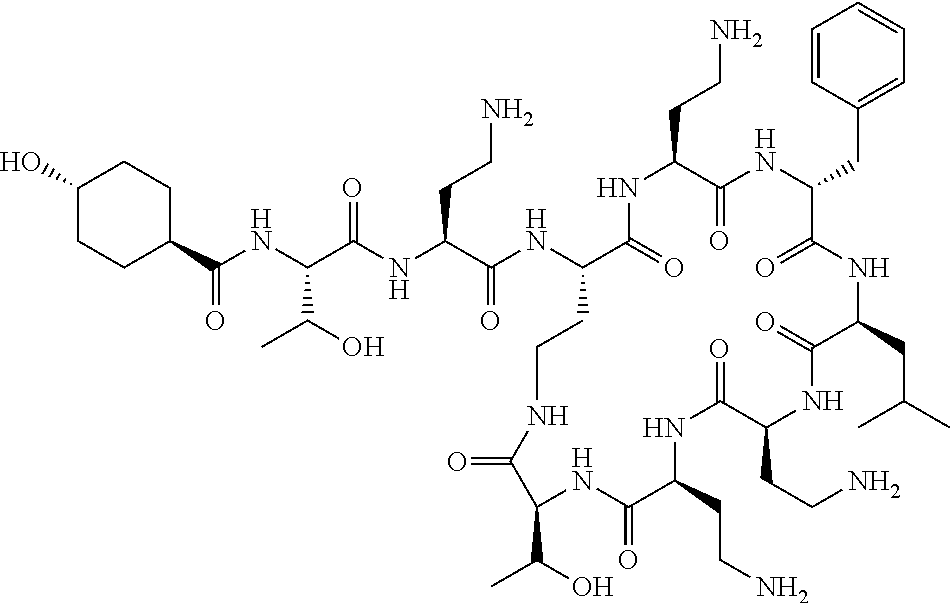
C(NC(C(NC(C(NC1C(=O)NC(CCN)C(=O)NC(CC2=CC=CC=C2)C(=O)NC(CC(C)C)C(=O)NC(CCN)C(=O)NC(CCN)C(=O)NC(C(O)C)C(=O)NCC1)=O)CCN)=O)C(O)C)(=O)C1CCC(O)CC1
